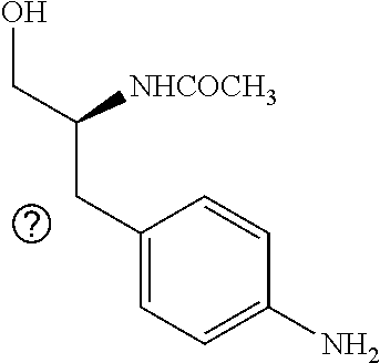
OCC(CC1=CC=C(N)C=C1)[NHCOCH3]
